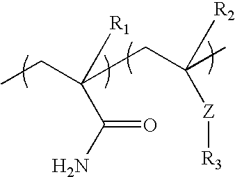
[R1]C(C(N)=O)(CC)CC([R2])([Z][R3])C
